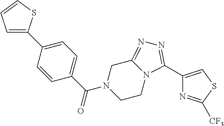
C1(C2=CC=CS2)=CC=C(C(N2CCN3C(=NN=C3C3=CSC([CF3])=N3)C2)=O)C=C1
